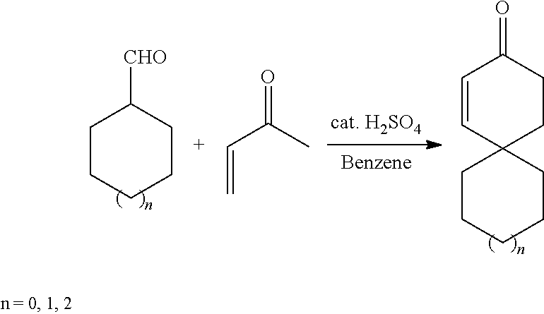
C1CCCCC12CCC(=O)C=C2.C1CCC([CHO])CC1.CC(C=C)=O
